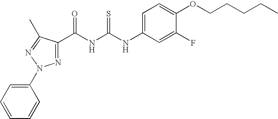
N(C(NC(=O)C1=NN(C2=CC=CC=C2)N=C1C)=S)C1=CC=C(OCCCCC)C(F)=C1
